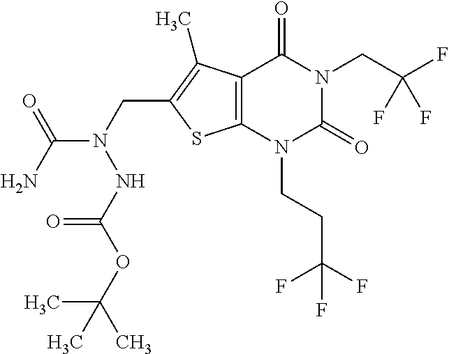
C12=C(N(CCC(F)(F)F)C(=O)N(CC(F)(F)F)C1=O)SC(CN(C(N)=O)NC(OC(C)(C)C)=O)=C2C
